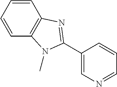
C1=CC2=C(C=C1)N=C(C1=CN=CC=C1)N2C
